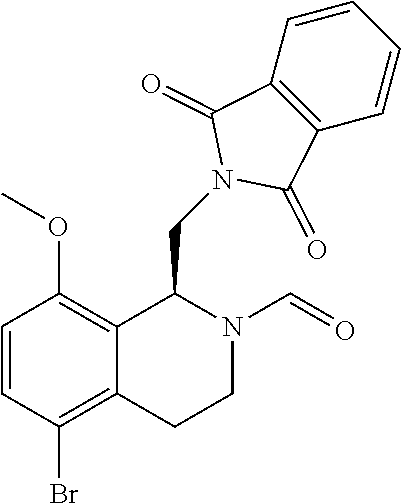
C1=CC(Br)=C2C(=C1OC)C(CN1C(=O)C3=C(C1=O)C=CC=C3)N(C=O)CC2
